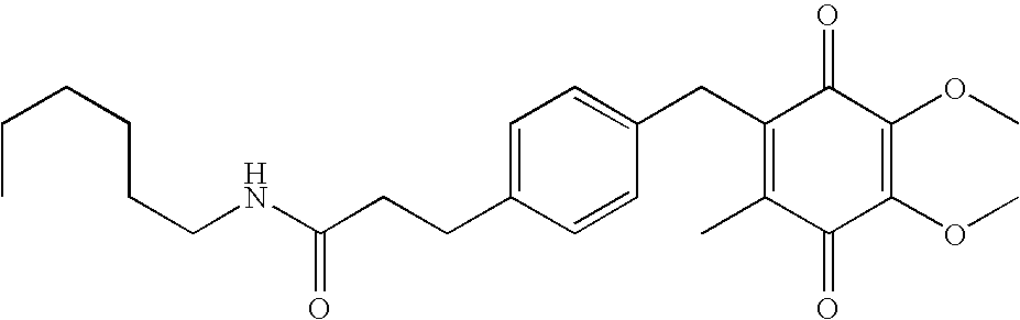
C1(=O)C(C)=C(CC2=CC=C(CCC(=O)NCCCCCC)C=C2)C(=O)C(OC)=C1OC
